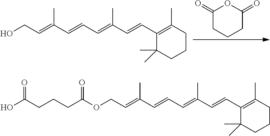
C1(=O)CCCC(=O)O1.C1CCC(C)(C)C(C=CC(=CC=CC(C)=CCO)C)=C1C.C1CCC(C)(C)C(C=CC(=CC=CC(C)=CCOC(CCCC(O)=O)=O)C)=C1C
